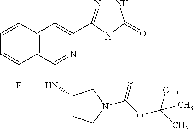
C1=CC2=C(C(F)=C1)C(NC1CCN(C(=O)OC(C)(C)C)C1)=NC(C1=NNC(=O)N1)=C2
